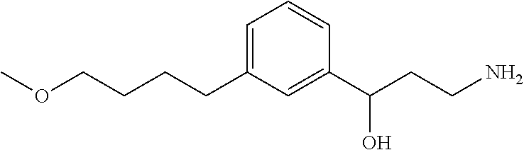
C1=C(CCCCOC)C=C(C(CCN)O)C=C1
